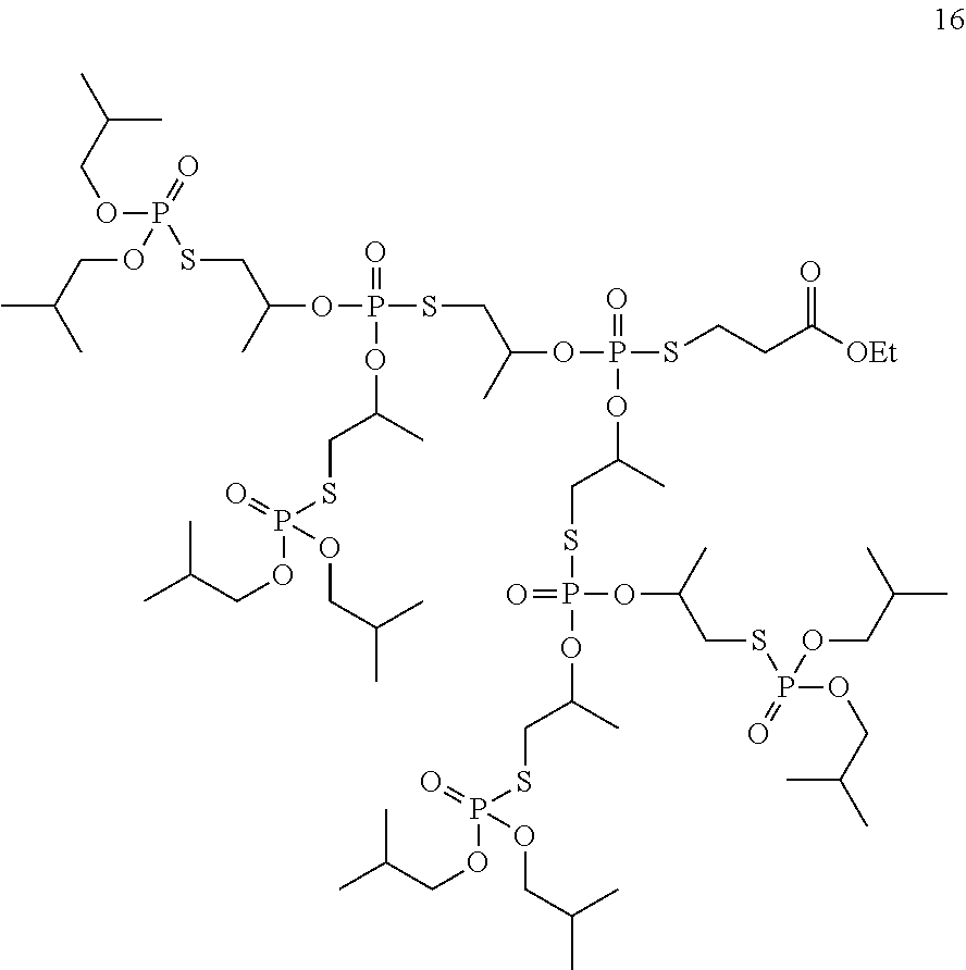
C(OP(SCC(OP(SCC(OP(SCCC([OEt])=O)(=O)OC(CSP(OC(CSP(OCC(C)C)(=O)OCC(C)C)C)(=O)OC(CSP(OCC(C)C)(=O)OCC(C)C)C)C)C)(=O)OC(CSP(OCC(C)C)(=O)OCC(C)C)C)C)(=O)OCC(C)C)C(C)C
